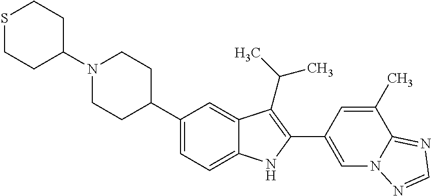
N1(C2CCSCC2)CCC(C2=CC=C3C(=C2)C(C(C)C)=C(C2=CN4C(=NC=N4)C(C)=C2)N3)CC1
